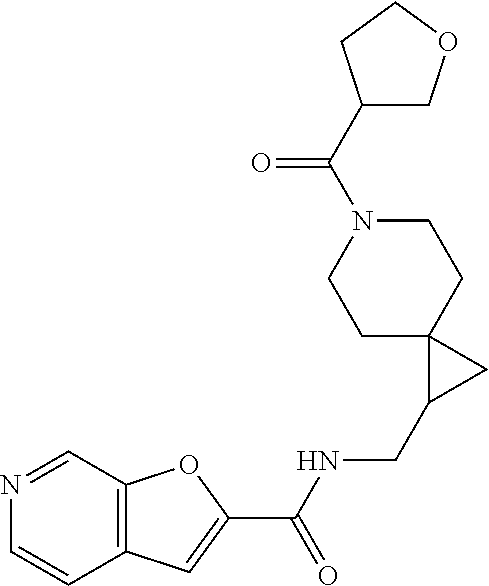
C12=C(C=NC=C1)OC(C(NCC1CC13CCN(C(C1COCC1)=O)CC3)=O)=C2
